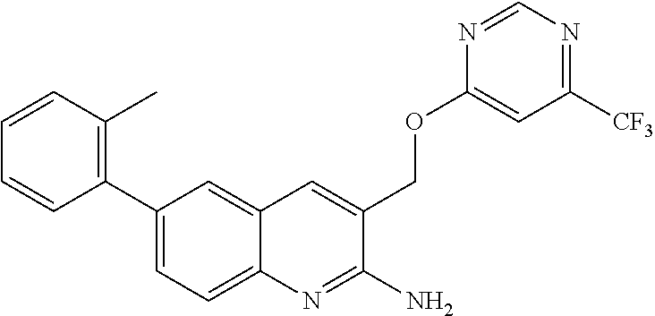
C1(C2=CC=C3C(=C2)C=C(COC2=CC([CF3])=NC=N2)C(N)=N3)=C(C)C=CC=C1
